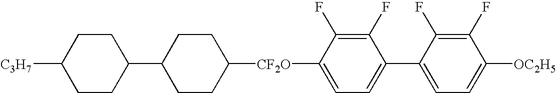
C1CC(C2CCC([CF2O]C3=CC=C(C4=CC=C([OC2H5])C(F)=C4F)C(F)=C3F)CC2)CCC1[C3H7]
